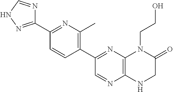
C1(C2=NNC=N2)=NC(C)=C(C2=NC3=C(N=C2)NCC(=O)N3CCO)C=C1
